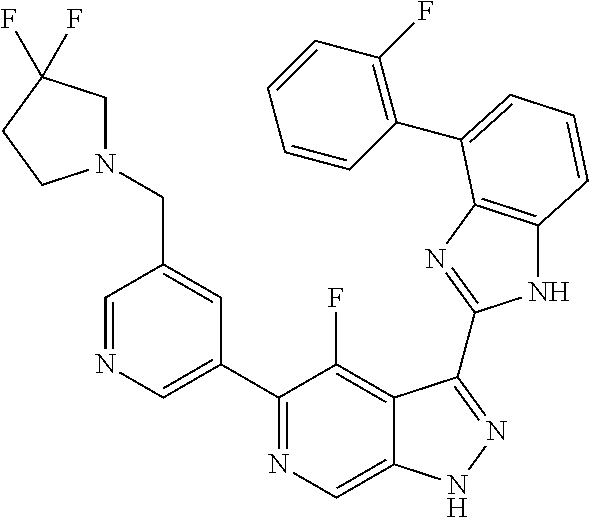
C1=NC=C(C2=NC=C3C(=C2F)C(C2=NC4=C(N2)C=CC=C4C2=C(F)C=CC=C2)=NN3)C=C1CN1CC(F)(F)CC1
